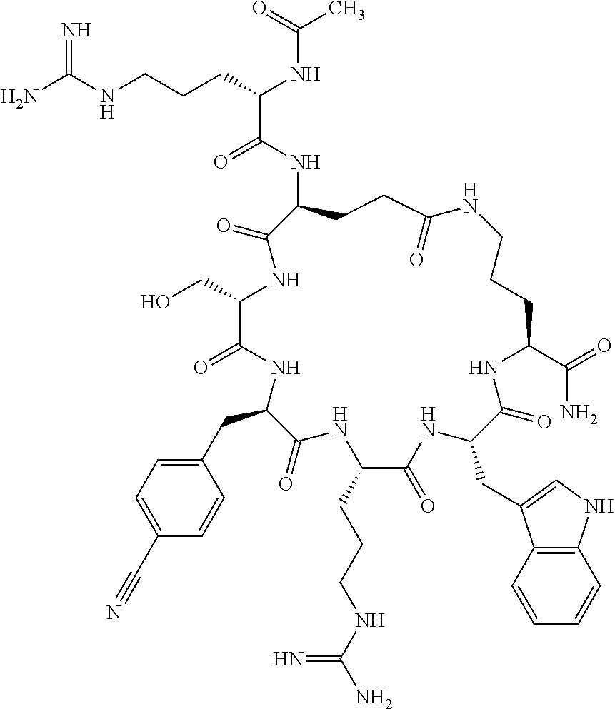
NC(NCCCC(NC(C)=O)C(=O)NC1CCC(=O)NCCCC(C(=O)N)NC(=O)C(CC2=CNC3=C2C=CC=C3)NC(=O)C(CCCNC(N)=N)NC(=O)C(CC2=CC=C(C#N)C=C2)NC(=O)C(CO)NC1=O)=N
